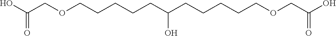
OC(COCCCCCC(CCCCCOCC(O)=O)O)=O
